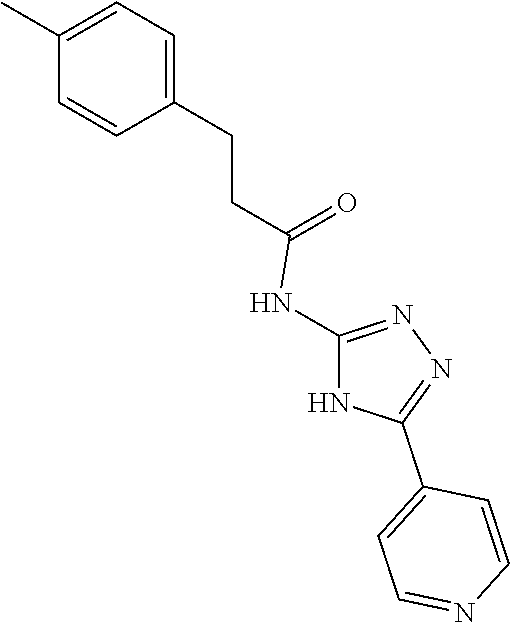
C1=C(CCC(=O)NC2=NN=C(C3=CC=NC=C3)N2)C=CC(C)=C1
